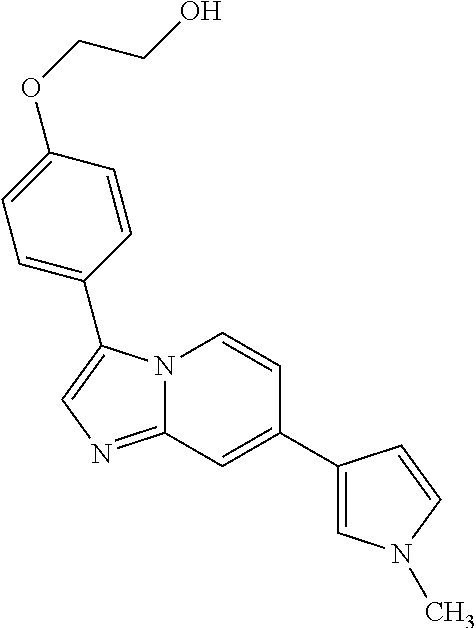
C1(C2=CN(C)C=C2)=CC2=NC=C(C3=CC=C(OCCO)C=C3)N2C=C1
